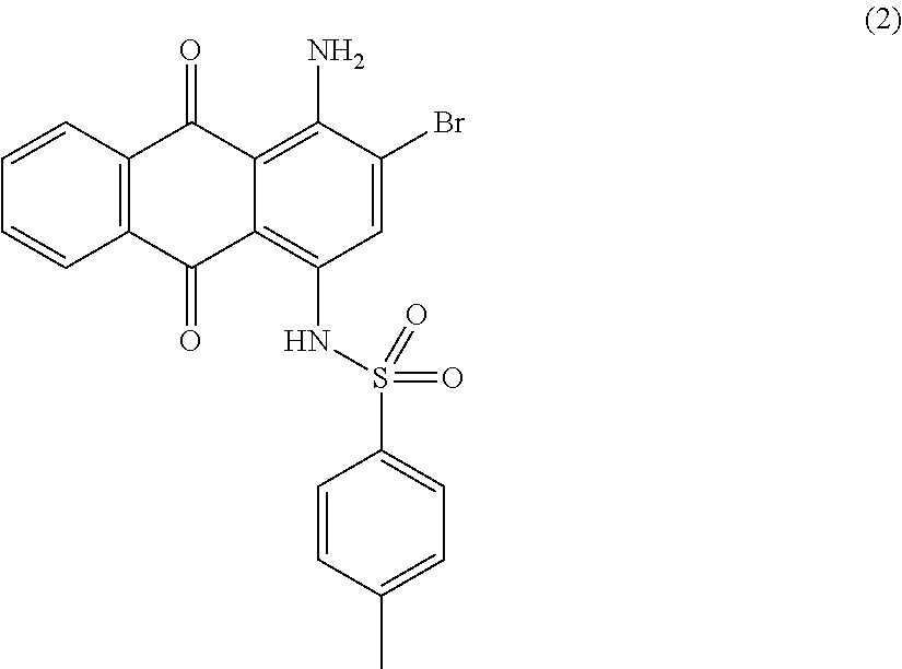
C1=CC2=C(C=C1)C(=O)C1=C(NS(=O)(=O)C3=CC=C(C)C=C3)C=C(Br)C(N)=C1C2=O
